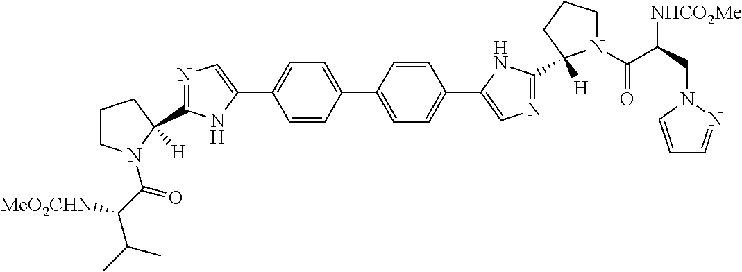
C1=CC(C2=CC=C(C3=CN=C(C4([H])N(C(C(C(C)C)[MeO2CHN])=O)CCC4)N3)C=C2)=CC=C1C1=CN=C(C2([H])N(C(C(CN3N=CC=C3)[NHCO2Me])=O)CCC2)N1
